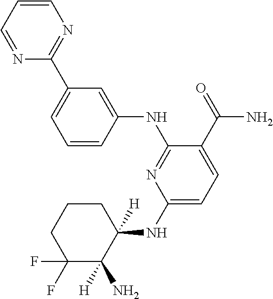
C1(NC2([H])CCCC(F)(F)C2([H])N)=CC=C(C(=O)N)C(NC2=CC(C3=NC=CC=N3)=CC=C2)=N1
